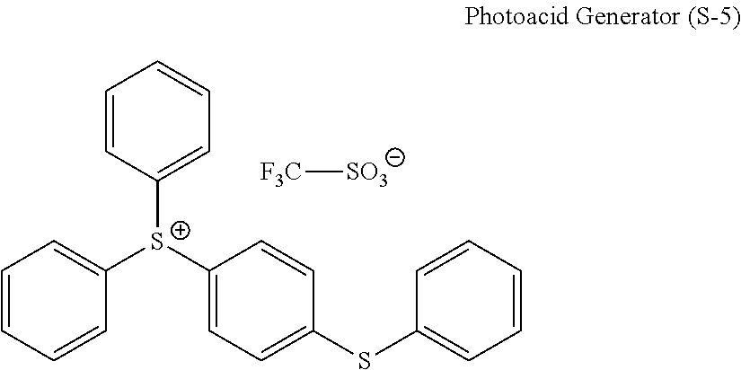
C1=CC([S+](C2=CC=C(SC3=CC=CC=C3)C=C2)C2=CC=CC=C2)=CC=C1.[F3C][SO3]
